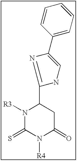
N1([R3])C(=S)N([R4])C(=O)CC1C1=NC(C2=CC=CC=C2)=CN1
